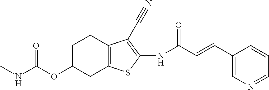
CNC(OC1CC2=C(CC1)C(C#N)=C(NC(C=CC1=CN=CC=C1)=O)S2)=O
